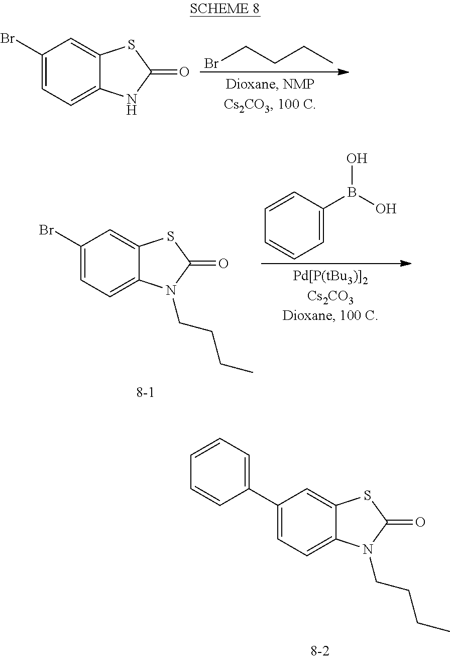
BrCCCC.C1(Br)=CC=C2C(=C1)SC(=O)N2.C1(Br)=CC=C2C(=C1)SC(=O)N2CCCC.C1=C(B(O)O)C=CC=C1.C1(C2=CC=CC=C2)=CC=C2C(=C1)SC(=O)N2CCCC
